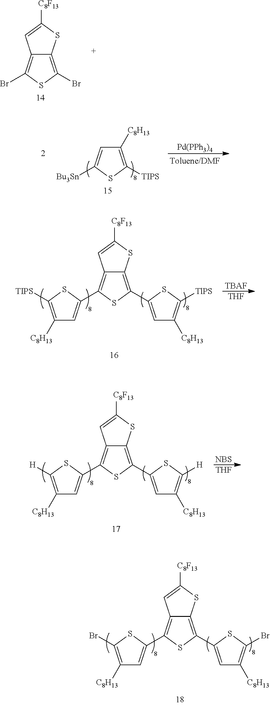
C12=C(Br)SC(Br)=C1SC([C8F13])=C2.[Pd(PPh3)4].C1([C8H13])=C([TIPS])SC([Bu3Sn])=C1.C12=C(C3=CC([C8H13])=C(Br)S3)SC(C3=CC([C8H13])=C(Br)S3)=C1SC([C8F13])=C2.C12=C(C3=CC([C8H13])=C([TIPS])S3)SC(C3=CC([C8H13])=C([TlPS])S3)=C1SC([C8F13])=C2.[TBAF].[THF].C12=C(C3=CC([C8H13])=C([H])S3)SC(C3=CC([C8H13])=C([H])S3)=C1SC([C8F13])=C2.[NBS].[THF]
